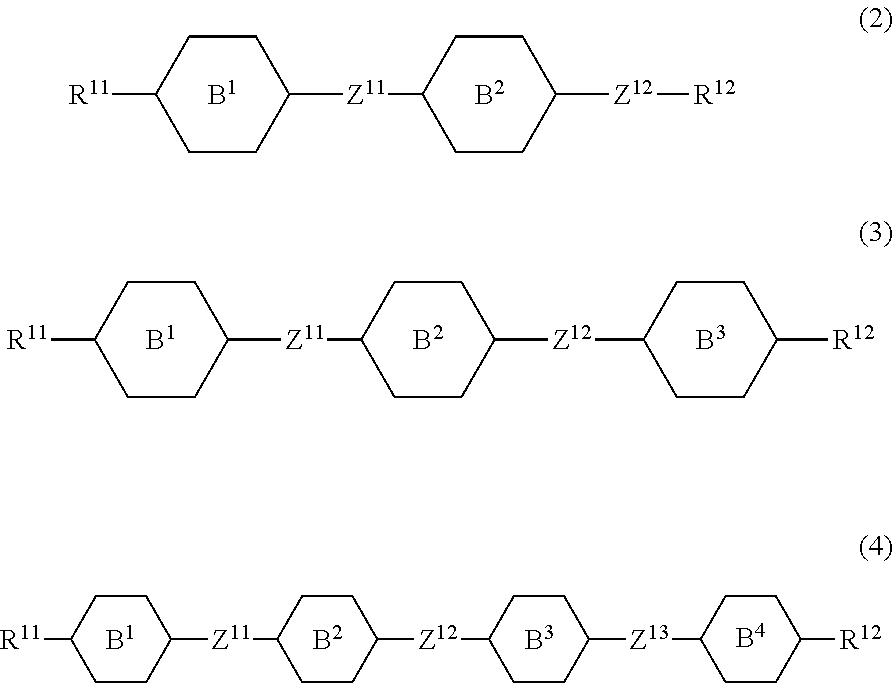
[B1].[R11]C1CCC([Z11]C2CCC([Z12][R12])CC2)CC1.[B2].[B1].[B2].[R11]C1CCC([Z11]C2CCC([Z12]C3CCC([R12])CC3)CC2)CC1.[B3].[B1].[B2].[B3].[R11]C1CCC([Z11]C2CCC([Z12]C3CCC([Z13]C4CCC([R12])CC4)CC3)CC2)CC1.[B4]
